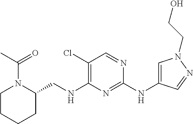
C1(Cl)=C(NCC2N(C(=O)C)CCCC2)N=C(NC2=CN(CCO)N=C2)N=C1
